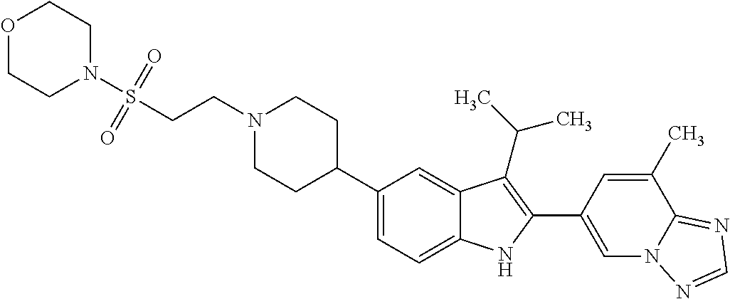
N1(CCS(N2CCOCC2)(=O)=O)CCC(C2=CC=C3C(=C2)C(C(C)C)=C(C2=CN4C(=NC=N4)C(C)=C2)N3)CC1
